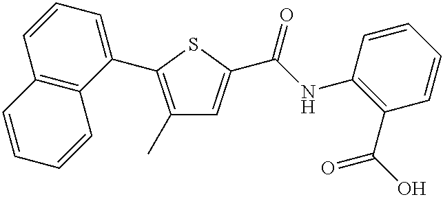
C1(C)=C(C2=CC=CC3=C2C=CC=C3)SC(C(NC2=C(C(O)=O)C=CC=C2)=O)=C1
